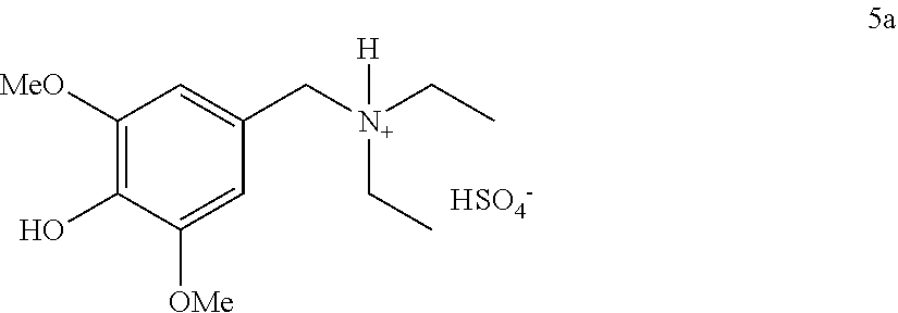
C1([MeO])=C(O)C([OMe])=CC(C[N+](CC)(CC)[H])=C1.[HSO4-]
